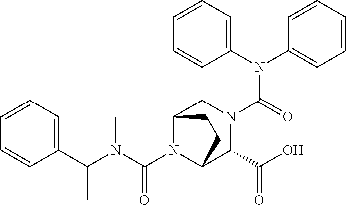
C(N1C2C(C(=O)O)N(C(N(C3=CC=CC=C3)C3=CC=CC=C3)=O)CC1CC2)(N(C(C1=CC=CC=C1)C)C)=O
